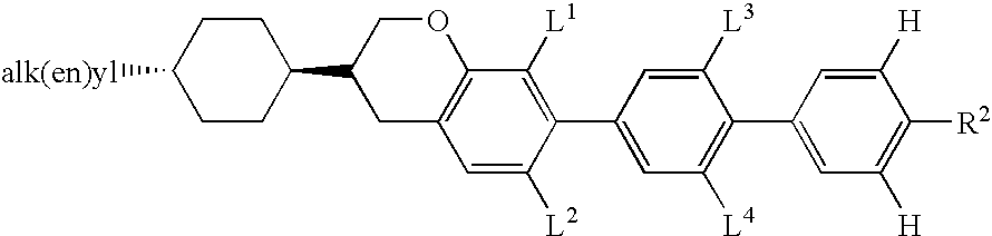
C1(C2=CC([L4])=C(C3=CC([H])=C([R2])C([H])=C3)C([L3])=C2)=C([L1])C2=C(C=C1[L2])CC(C1CCC([alk(en)yl])CC1)CO2
